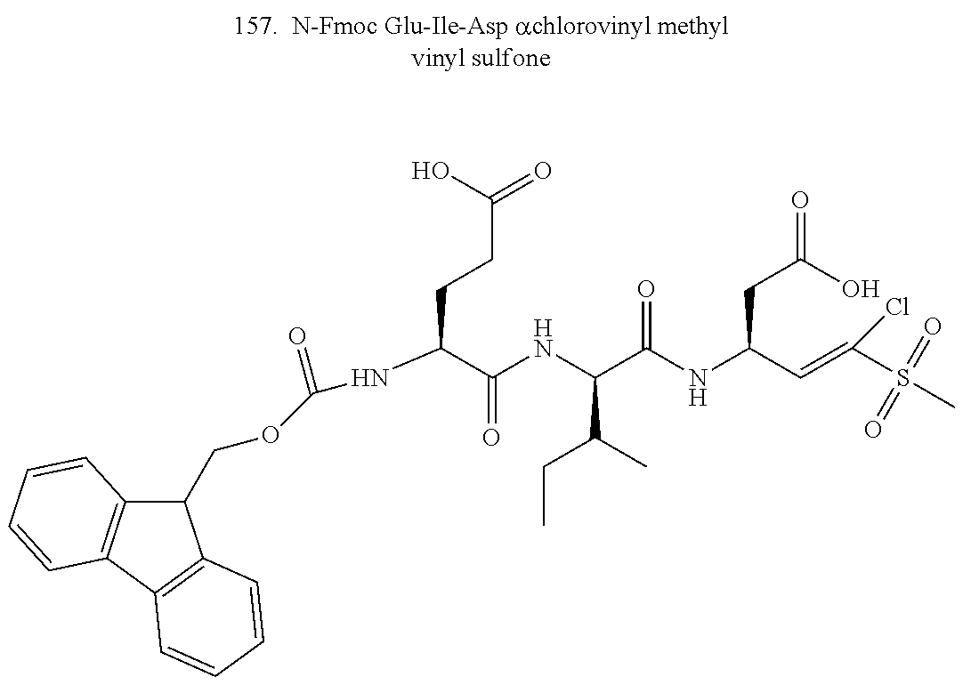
C1(COC(=O)NC(C(=O)NC(C(CC)C)C(=O)NC(CC(O)=O)C=C(S(=O)(=O)C)Cl)CCC(=O)O)C2=C(C3=C1C=CC=C3)C=CC=C2
